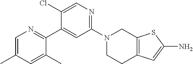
N1(C2=NC=C(Cl)C(C3=NC=C(C)C=C3C)=C2)CCC2=C(C1)SC(N)=C2
